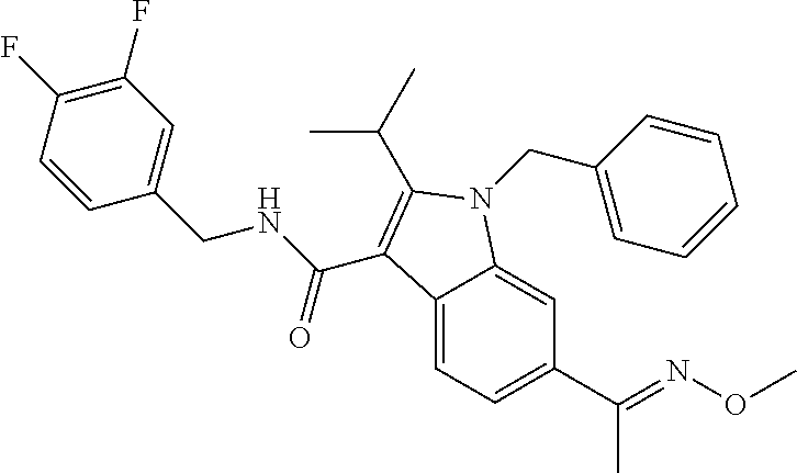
C12=CC=C(C(=NOC)C)C=C1N(CC1=CC=CC=C1)C(C(C)C)=C2C(NCC1=CC(F)=C(F)C=C1)=O
